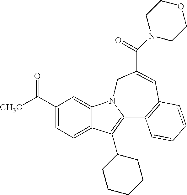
C1(C([CH3O])=O)=CC=C2C(=C1)N1C(=C2C2CCCCC2)C2=C(C=C(C(N3CCOCC3)=O)C1)C=CC=C2
